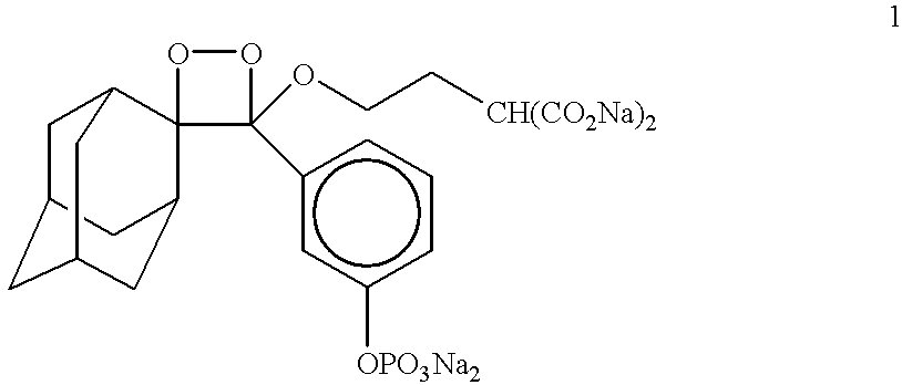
C1C2CC3CC(C4(C1C3)C(OCC[CH(CO2Na)2])(c1cc([OPO3Na2])ccc1)OO4)C2
